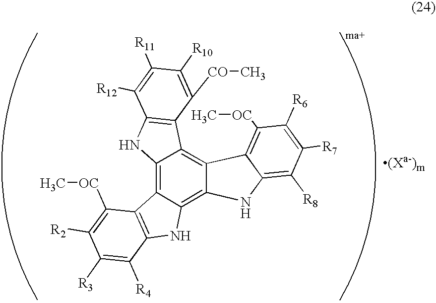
C12=C3C(=C4C(=C1C1=C(N2)C([R12])=C([R11])C([R10])=C1[CO]C)C1=C([OC]C)C([R6])=C([R7])C([R8])=C1N4)NC1=C3C([OC]C)=C([R2])C([R3])=C1[R4]
